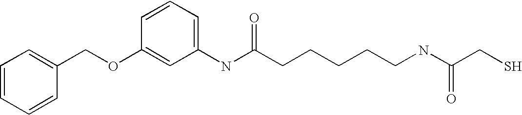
C1=CC=CC(COC2=CC(NC(CCCCCNC(CS)=O)=O)=CC=C2)=C1
